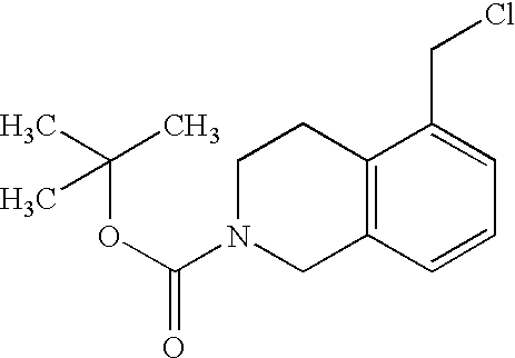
C1N(C(OC(C)(C)C)=O)CC2=C(C1)C(CCl)=CC=C2
